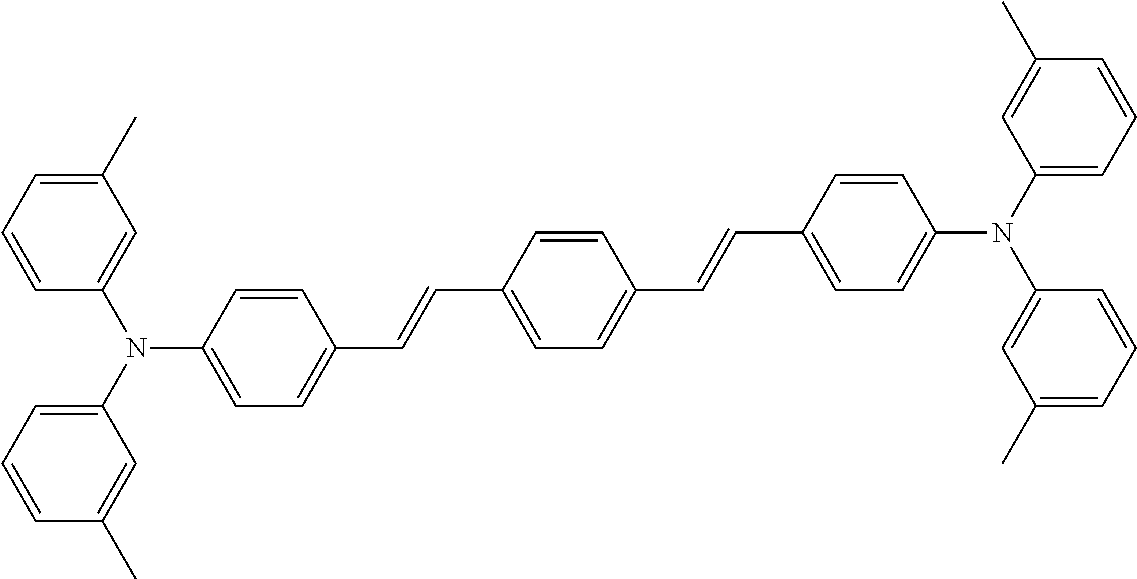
C1(C)=CC=CC(N(C2=CC=CC(C)=C2)C2=CC=C(C=CC3=CC=C(C=CC4=CC=C(N(C5=CC=CC(C)=C5)C5=CC(C)=CC=C5)C=C4)C=C3)C=C2)=C1
